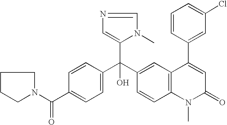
C1=C(C(N2CCCC2)=O)C=CC(C(C2=CC3=C(C=C2)N(C)C(=O)C=C3C2=CC(Cl)=CC=C2)(C2=CN=CN2C)O)=C1
